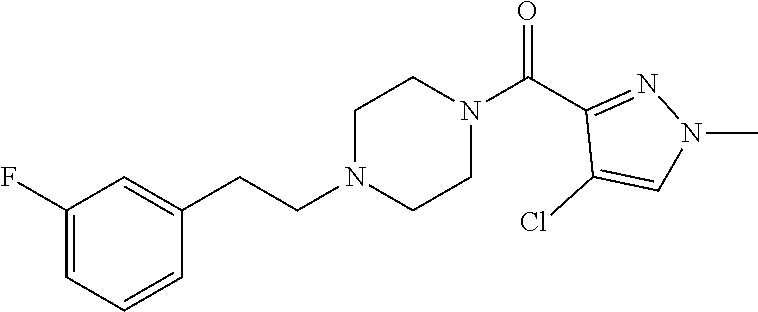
C1(F)=CC=CC(CCN2CCN(C(C3=NN(C)C=C3Cl)=O)CC2)=C1
